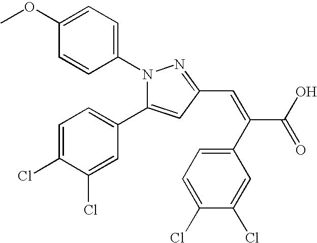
N1(C2=CC=C(OC)C=C2)C(C2=CC=C(Cl)C(Cl)=C2)=CC(C=C(C2=CC=C(Cl)C(Cl)=C2)C(O)=O)=N1
